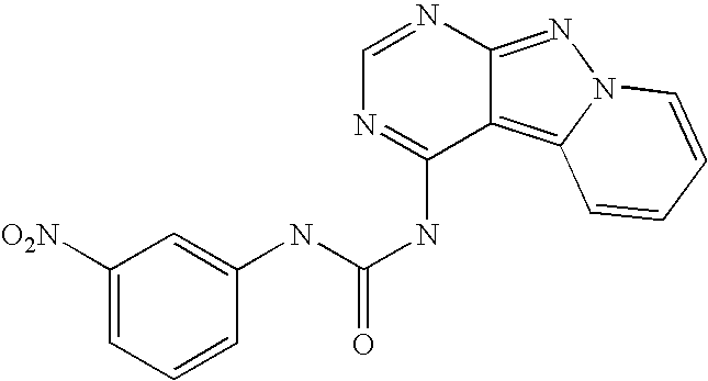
C1=NC2=NN3C(=C2C(NC(=O)NC2=CC([O2N])=CC=C2)=N1)C=CC=C3
